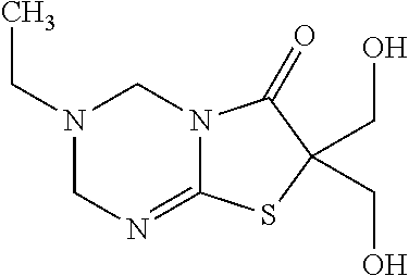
N1(CC)CN=C2N(C1)C(=O)C(CO)(CO)S2
